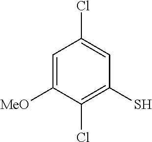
C1=C([MeO])C(Cl)=C(S)C=C1Cl
